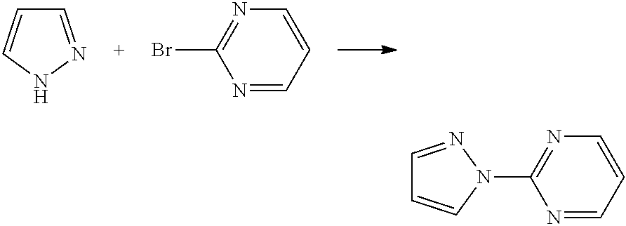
C1=NNC=C1.C1=CN=C(Br)N=C1.C1=CN=C(N2N=CC=C2)N=C1
